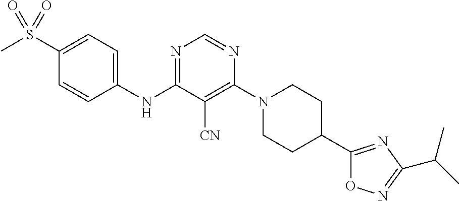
C1(S(C)(=O)=O)=CC=C(NC2=NC=NC(N3CCC(C4=NC(C(C)C)=NO4)CC3)=C2[CN])C=C1
